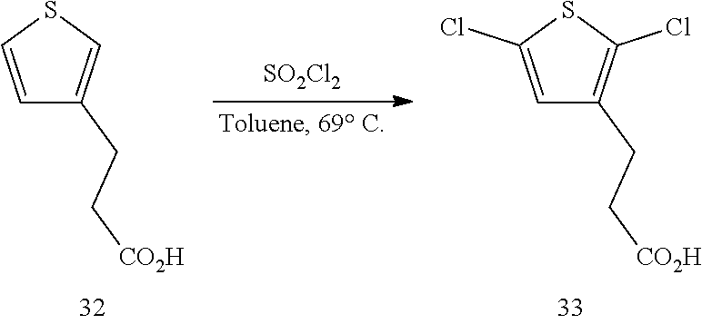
C1=CSC=C1CC[CO2H].[SO2Cl2].C1=C(Cl)SC(Cl)=C1CC[CO2H]
